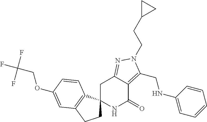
O(C1=CC2=C(C3(CC2)NC(=O)C2=C(CNC4=CC=CC=C4)N(CCC4CC4)N=C2C3)C=C1)CC(F)(F)F
